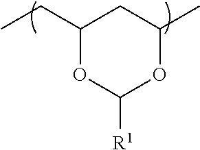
O1C([R1])OC(C)CC1CC
